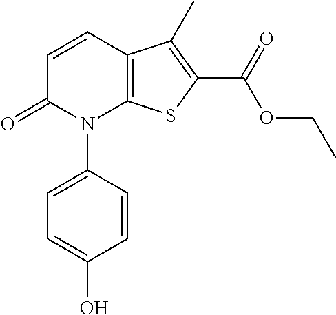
C1=CC2=C(N(C3=CC=C(O)C=C3)C1=O)SC(C(OCC)=O)=C2C
